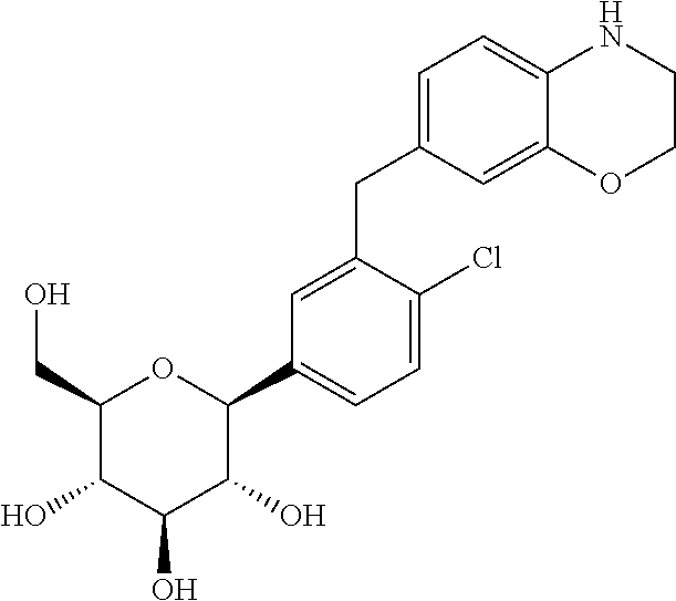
C1=C(CC2=CC=C3C(=C2)OCCN3)C(Cl)=CC=C1C1C(O)C(O)C(O)C(CO)O1
